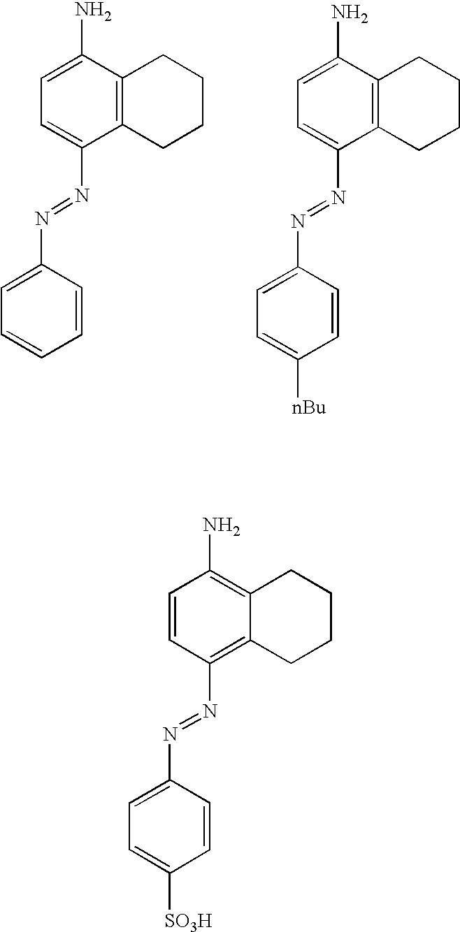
C1=CC(N)=C2C(=C1N=NC1=CC=C([SO3H])C=C1)CCCC2.C1=C(N=NC2=CC=CC=C2)C2=C(C(N)=C1)CCCC2.C1=C(N=NC2=CC=C([nBu])C=C2)C2=C(C(N)=C1)CCCC2
